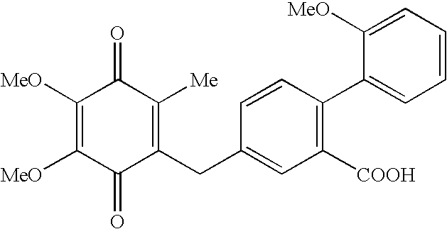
C1([MeO])=C([MeO])C(=O)C(CC2=CC([COOH])=C(C3=CC=CC=C3[MeO])C=C2)=C([Me])C1=O
